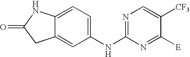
C1(NC2=NC=C([CF3])C([E])=N2)=CC=C2C(=C1)CC(=O)N2
